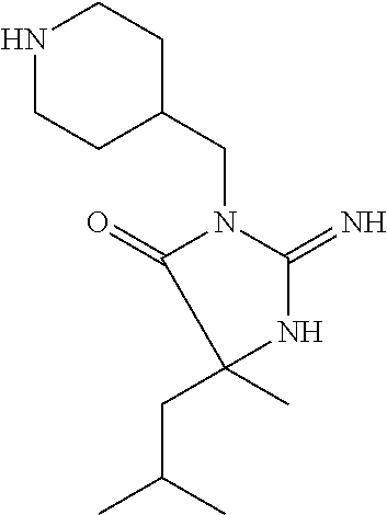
N1CCC(CN2C(=N)NC(CC(C)C)(C)C2=O)CC1
